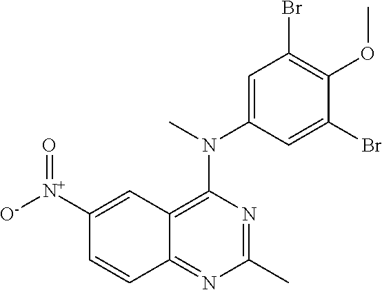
C12=C(N(C3=CC(Br)=C(OC)C(Br)=C3)C)N=C(C)N=C1C=CC([N+]([O-])=O)=C2
